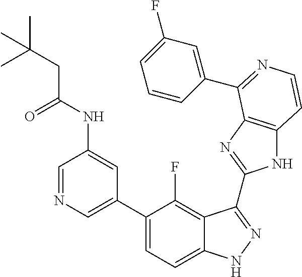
C1=C(C2=CC=C3C(=C2F)C(C2=NC4=C(N2)C=CN=C4C2=CC(F)=CC=C2)=NN3)C=C(NC(CC(C)(C)C)=O)C=N1
